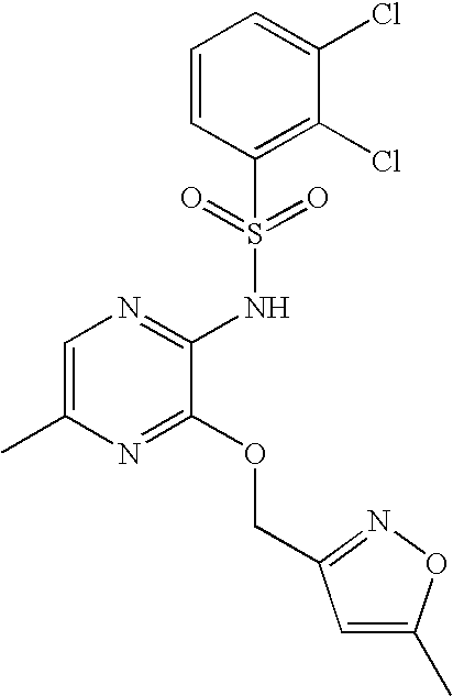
C1=C(C)N=C(OCC2=NOC(C)=C2)C(NS(C2=C(Cl)C(Cl)=CC=C2)(=O)=O)=N1
